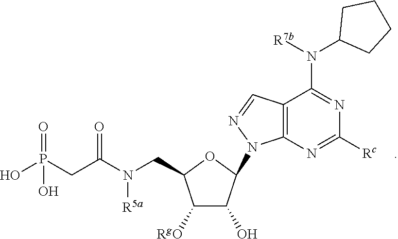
C1([RgO])C(O)C(N2C3=C(C(N([R7b])C4CCCC4)=NC([Rc])=N3)C=N2)OC1CN(C(CP(=O)(O)O)=O)[R5a]
